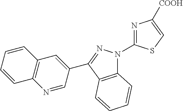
C12=C(C(C3=CC4=C(N=C3)C=CC=C4)=NN1C1=NC([COOH])=CS1)C=CC=C2
